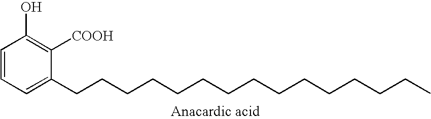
C1=CC=C(CCCCCCCCCCCCCCC)C([COOH])=C1O
